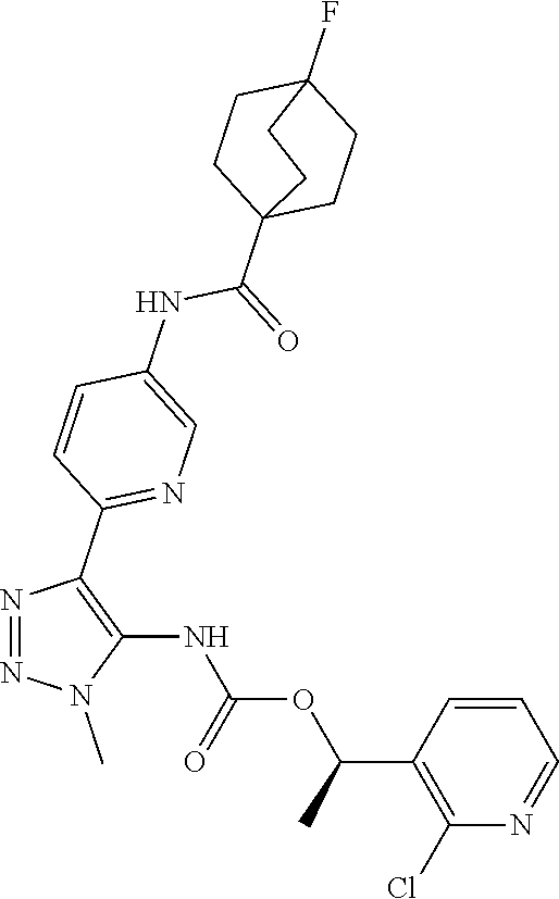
N1=NC(C2=NC=C(NC(C34CCC(F)(CC3)CC4)=O)C=C2)=C(NC(OC(C2=C(Cl)N=CC=C2)C)=O)N1C
